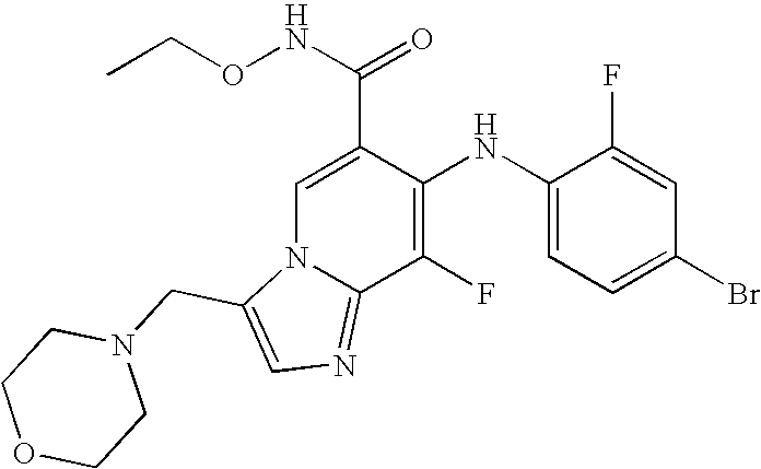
C1(F)=C(NC2=CC=C(Br)C=C2F)C(C(NOCC)=O)=CN2C1=NC=C2CN1CCOCC1
